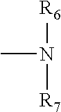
CN([R7])[R6]
